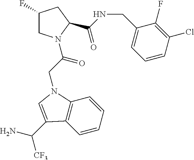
C1(F)CN(C(=O)CN2C3=C(C=CC=C3)C(C([CF3])N)=C2)C(C(=O)NCC2=CC=CC(Cl)=C2F)C1
